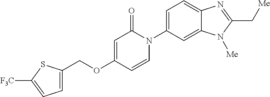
C(OC1=CC(=O)N(C2=CC=C3C(=C2)N([Me])C(C[Me])=N3)C=C1)C1=CC=C([F3C])S1
